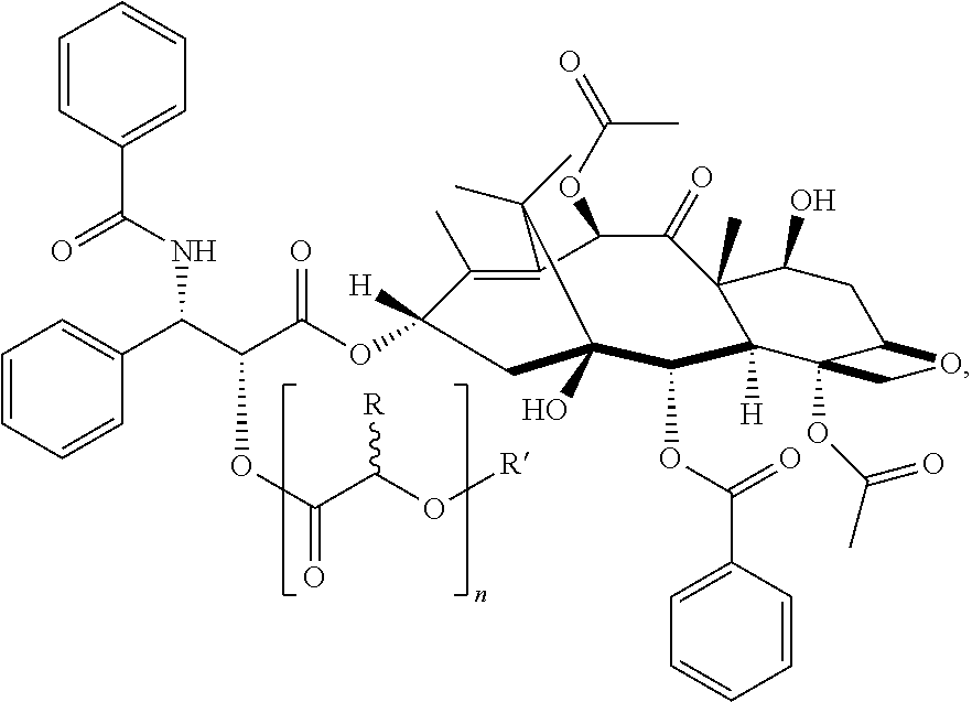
C1(C)=C2C(OC(=O)C)C(=O)C3(C)C(O)CC4C(OC(C)=O)(C3([H])C(OC(=O)C3=CC=CC=C3)C(O)(CC1([H])OC(C(C(C1=CC=CC=C1)NC(C1=CC=CC=C1)=O)OC(C(O[R])[R])=O)=O)C2(C)C)CO4
